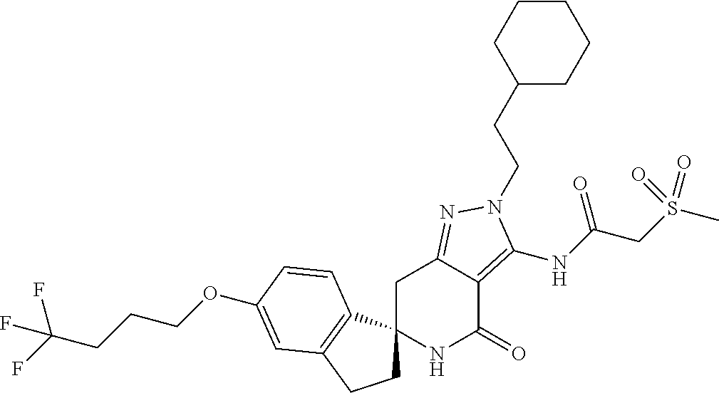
C1C2(C3=C(C1)C=C(OCCCC(F)(F)F)C=C3)NC(=O)C1=C(NC(CS(C)(=O)=O)=O)N(CCC3CCCCC3)N=C1C2
